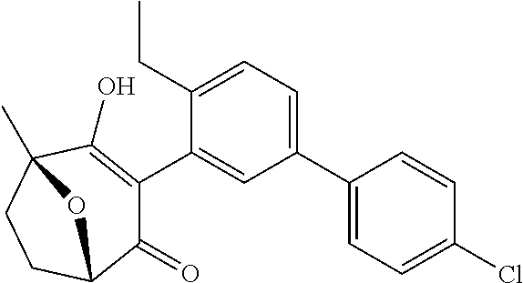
C1(C2=CC=C(CC)C(C3=C(O)C4(C)CCC(C3=O)O4)=C2)=CC=C(Cl)C=C1
